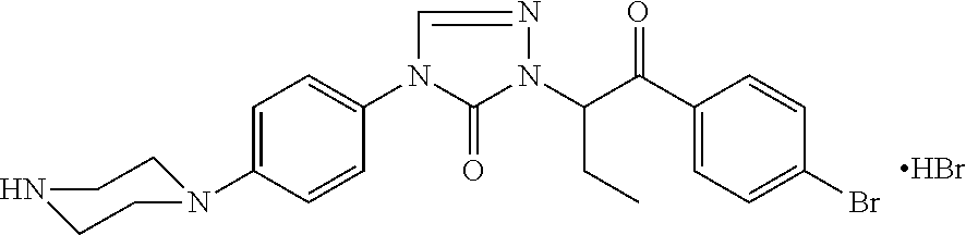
C1=C(N2CCNCC2)C=CC(N2C(=O)N(C(C(C3=CC=C(Br)C=C3)=O)CC)N=C2)=C1.Br
